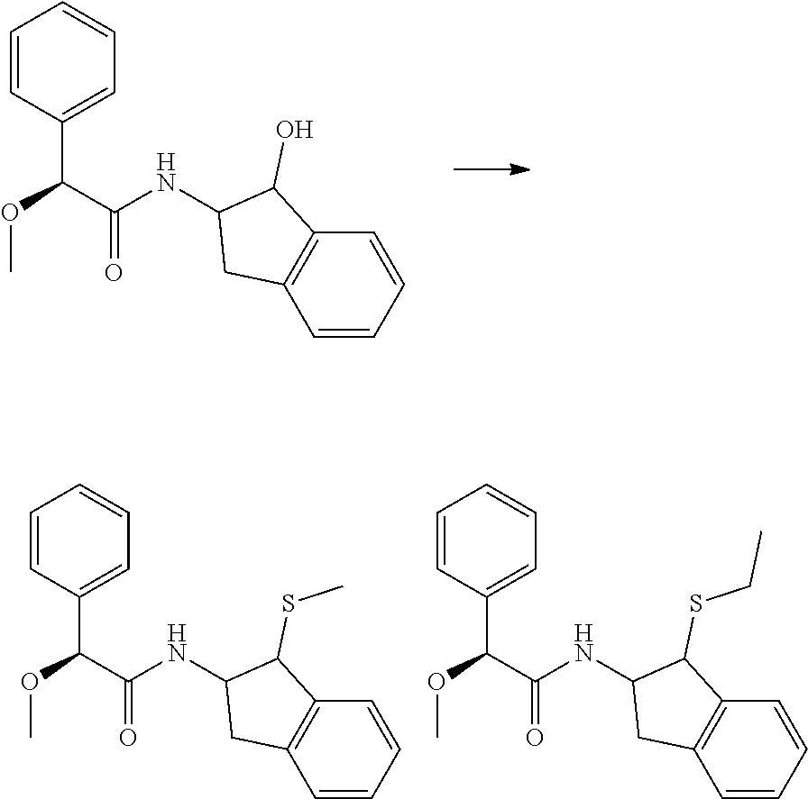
C1=CC(C(C(NC2CC3=C(C2O)C=CC=C3)=O)OC)=CC=C1.C1=CC(C(C(NC2CC3=C(C2SC)C=CC=C3)=O)OC)=CC=C1.C1=CC(C(C(NC2CC3=C(C2SCC)C=CC=C3)=O)OC)=CC=C1
